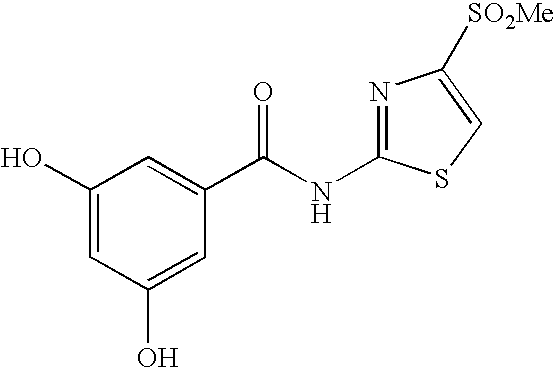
C1(O)=CC(O)=CC(C(NC2=NC([SO2Me])=CS2)=O)=C1
